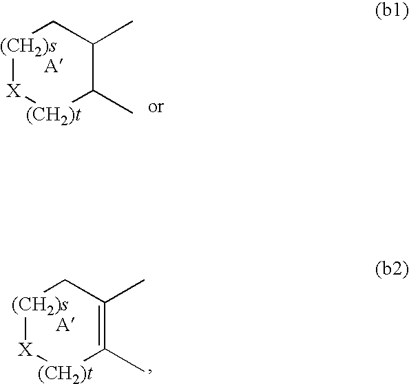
[(CH2)s]1[X][(CH2)t]C(C)C(C)C1.[(CH2)s]1[X][(CH2)t]C(C)=C(C)C1
